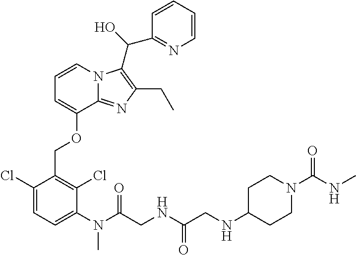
C1(Cl)=CC=C(N(C)C(CNC(=O)CNC2CCN(C(=O)NC)CC2)=O)C(Cl)=C1COC1=CC=CN2C1=NC(CC)=C2C(C1=NC=CC=C1)O
